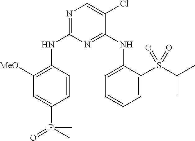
N1=C(NC2=C([MeO])C=C(P(C)(=O)C)C=C2)N=C(NC2=CC=CC=C2S(C(C)C)(=O)=O)C(Cl)=C1
